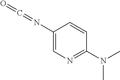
C1(N=C=O)=CN=C(N(C)C)C=C1
